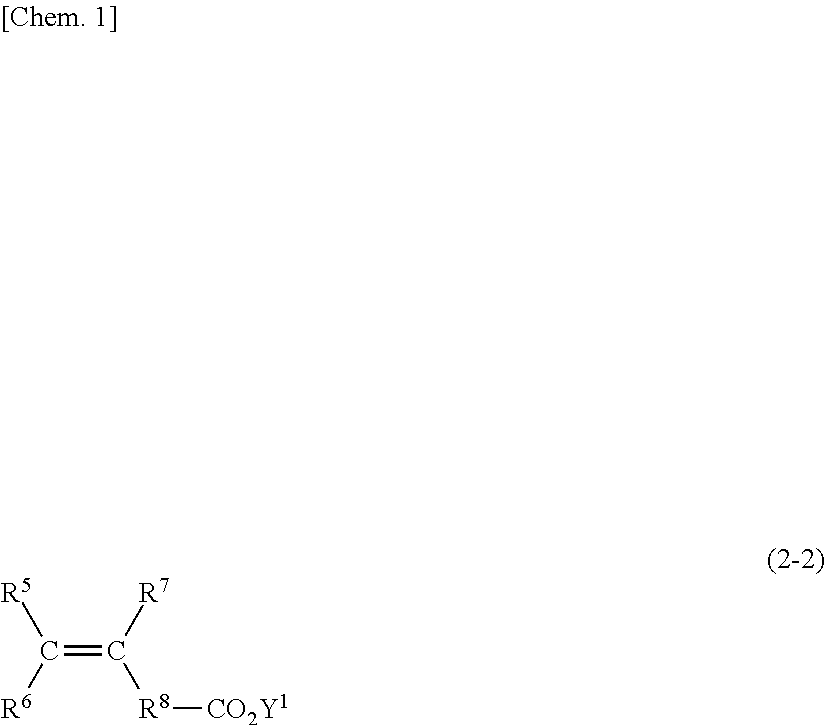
C(=C([R7])[R8][CO2Y1])([R6])[R5]
